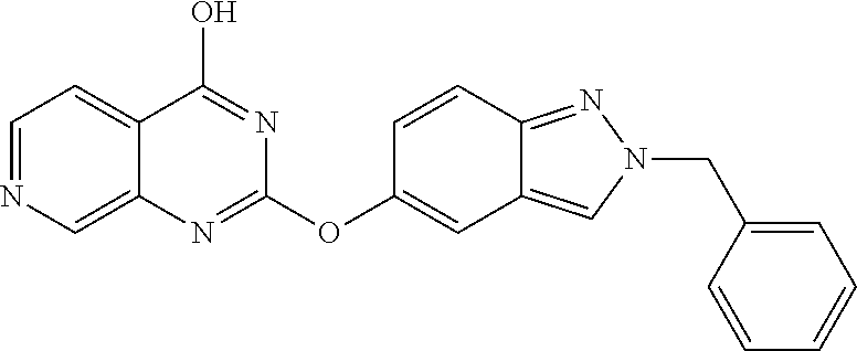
C1=NC=C2C(=C1)C(O)=NC(OC1=CC3=CN(CC4=CC=CC=C4)N=C3C=C1)=N2
